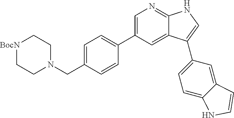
C1=C(C2=CC=C(CN3CC[BocN]CC3)C=C2)C=C2C(=N1)NC=C2C1=CC=C2C(=C1)C=CN2
